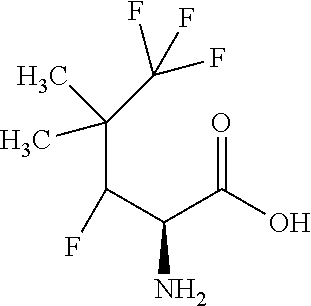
C(C(N)C(=O)O)(C(C)(C)C(F)(F)F)F
